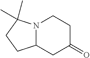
N12C(CC(=O)CC1)CCC2(C)C
